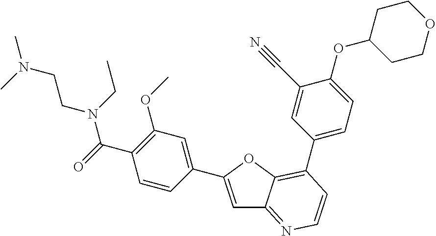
C1=C(C2=CC(OC)=C(C(=O)N(CC)CCN(C)C)C=C2)OC2=C(C3=CC=C(OC4CCOCC4)C(C#N)=C3)C=CN=C12
